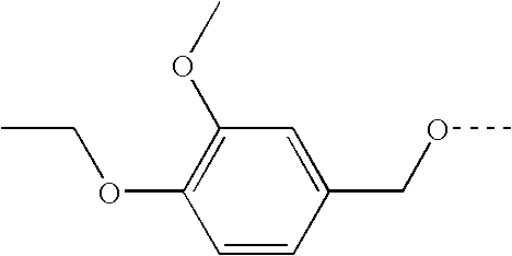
O(C)C1=C(OCC)C=CC(COC)=C1
